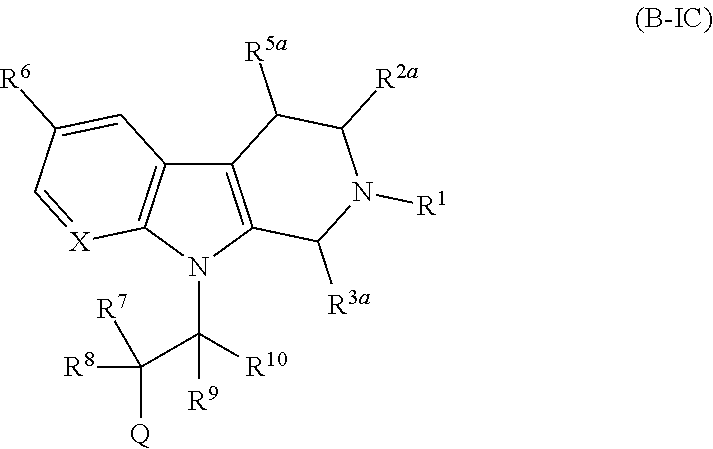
C12=C(N(C([R9])([R10])C([R8])([Q])[R7])C3=C1C=C([R6])C=[X]3)C([R3a])N([R1])C([R2a])C2[R5a]
